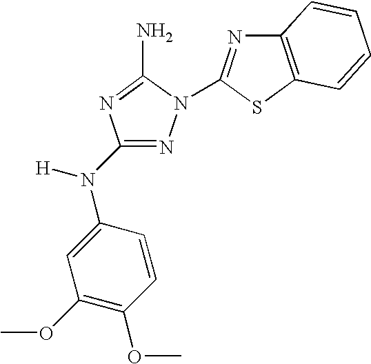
N1=C(N(C2=CC(OC)=C(OC)C=C2)[H])N=C(N)N1C1=NC2=C(S1)C=CC=C2
